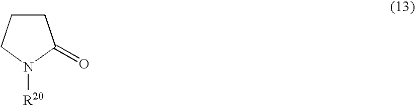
C1CCN([R20])C1=O
